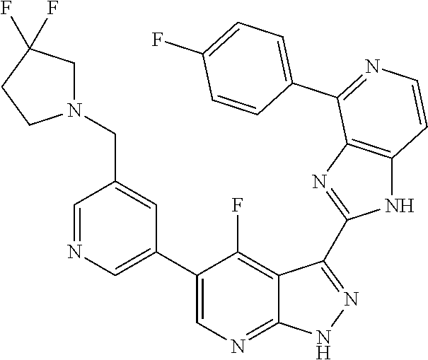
C1=NC=C(C2=CN=C3C(=C2F)C(C2=NC4=C(N2)C=CN=C4C2=CC=C(F)C=C2)=NN3)C=C1CN1CC(F)(F)CC1
